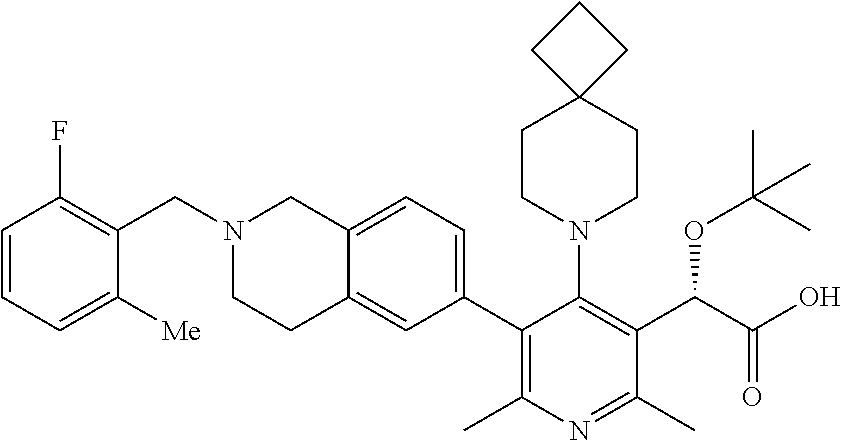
C12=CC=C(C3=C(C)N=C(C)C(C(C(O)=O)OC(C)(C)C)=C3N3CCC4(CC3)CCC4)C=C1CCN(CC1=C(F)C=CC=C1[Me])C2
